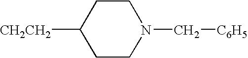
[CH2CH2]C1CCN(C[C6H5])CC1
